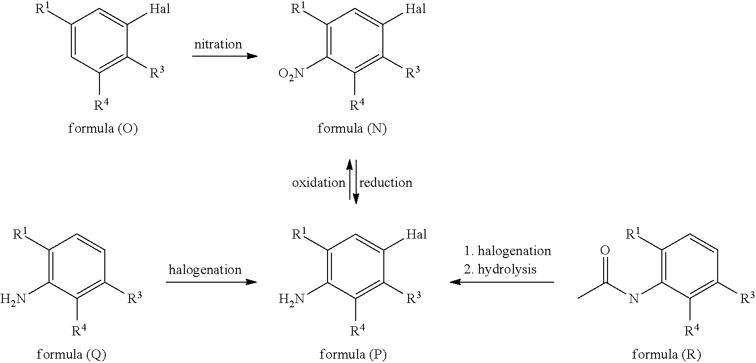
C1([R1])=C(N)C([R4])=C([R3])C([Hal])=C1.C1([R1])=C(N)C([R4])=C([R3])C=C1.C1([R1])=C(NC(=O)C)C([R4])=C([R3])C=C1.C1([R1])=CC([R4])=C([R3])C([Hal])=C1.C1([R1])=C([O2N])C([R4])=C([R3])C([Hal])=C1
